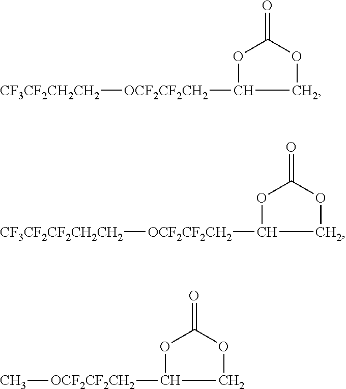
O=C1OC([OCF2CF2CH2][CF3CF2CH2CH2])CO1.O=C1OC([OCF2CF2CH2][CF3CF2CF2CH2CH2])CO1.O=C1OC([OCF2CF2CH2]C)CO1
